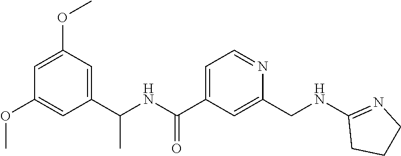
C1(OC)=CC(OC)=CC(C(NC(C2=CC=NC(CNC3=NCCC3)=C2)=O)C)=C1
